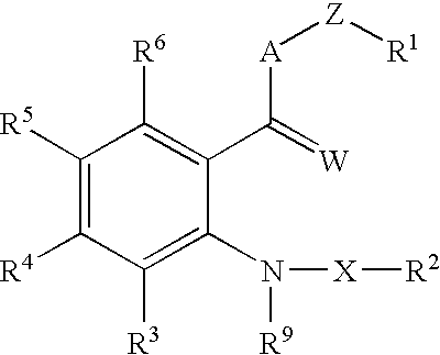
C1([R5])=C([R4])C([R3])=C(N([R9])[X][R2])C(C(=[W])[A][Z][R1])=C1[R6]
